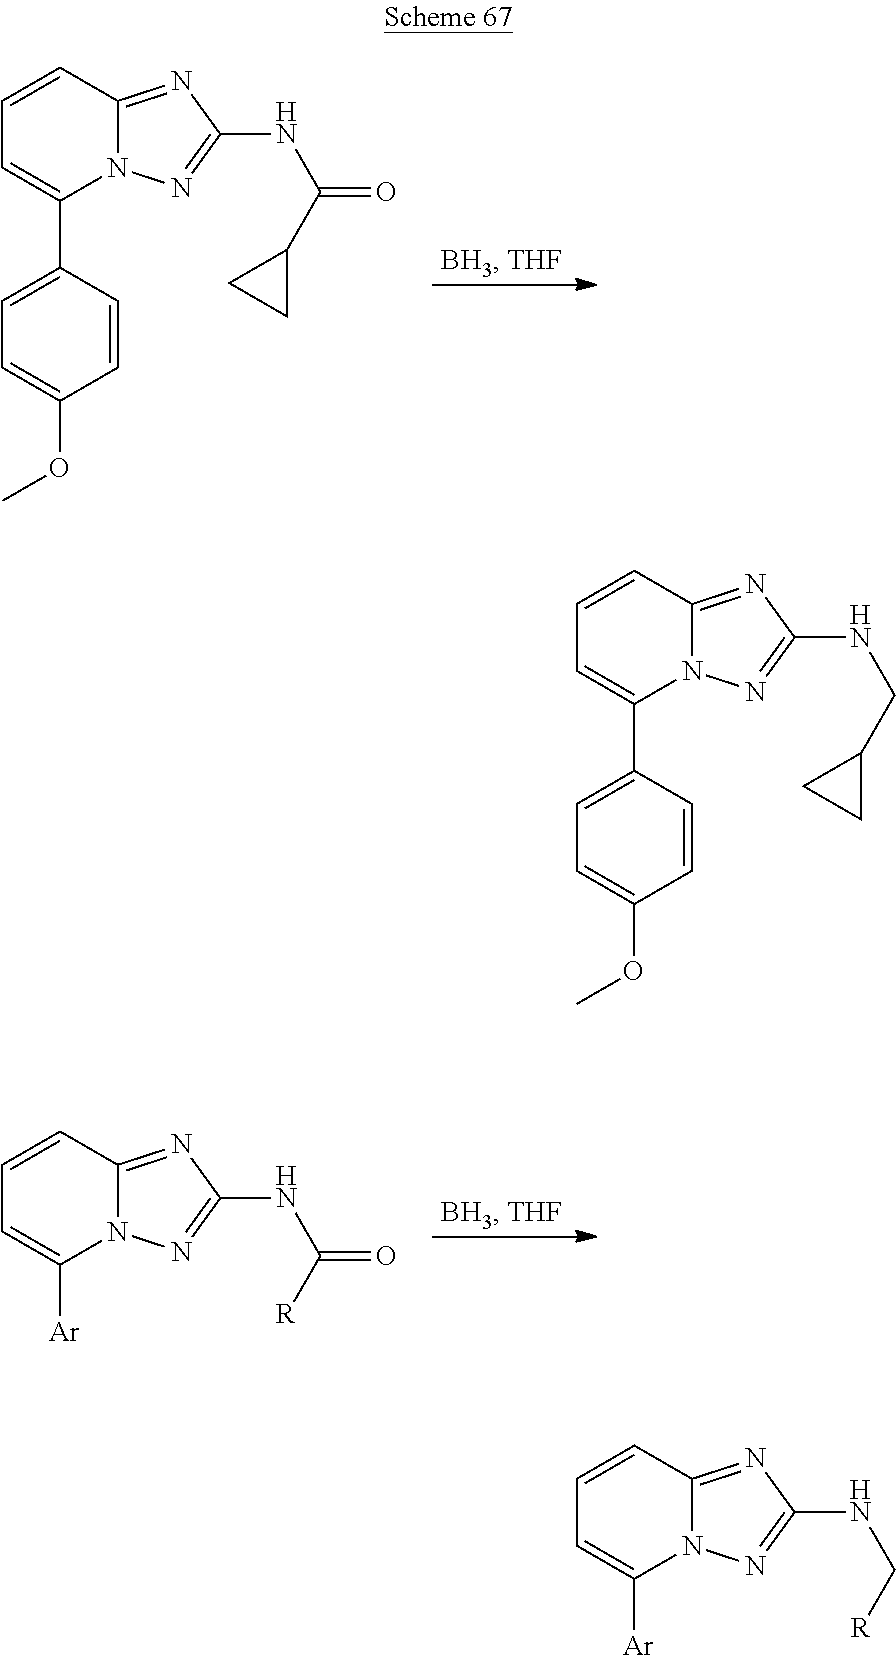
N12C(=NC(NC(=O)C3CC3)=N1)C=CC=C2C1=CC=C(OC)C=C1.N12C(=NC(NC(=O)[R])=N1)C=CC=C2[Ar].N12C(=NC(NCC3CC3)=N1)C=CC=C2C1=CC=C(OC)C=C1.N12C(=NC(NC[R])=N1)C=CC=C2[Ar]
